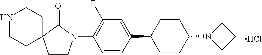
C1(N2CCC3(C2=O)CCNCC3)=C(F)C=C(C2CCC(N3CCC3)CC2)C=C1.Cl
